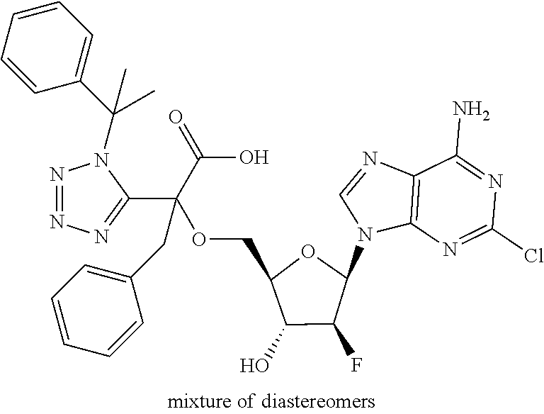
C12=C(N=C(Cl)N=C1N)N(C1OC(COC(C3=NN=NN3C(C)(C)C3=CC=CC=C3)(C(=O)O)CC3=CC=CC=C3)C(O)C1F)C=N2
